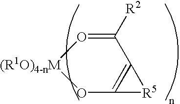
[(R1O)4-nM]1OC2=C(C([R2])=O1)[R5]2
